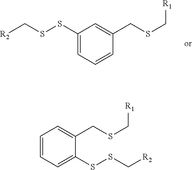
C1(SSC[R2])=CC=CC(CSC[R1])=C1.C1=CC=C(SSC[R2])C(CSC[R1])=C1
